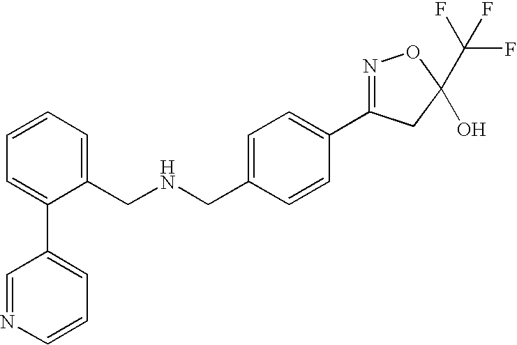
C1(CNCC2=CC=CC=C2C2=CC=CN=C2)=CC=C(C2=NOC(C(F)(F)F)(O)C2)C=C1
